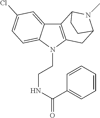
C12=C(N(CCNC(=O)C3=CC=CC=C3)C3=CC=C(Cl)C=C13)CC1N(C)C2CC1
